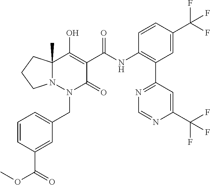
C1=CC(C(OC)=O)=CC(CN2C(=O)C(C(=O)NC3=C(C4=NC=NC(C(F)(F)F)=C4)C=C(C(F)(F)F)C=C3)=C(O)C3(C)N2CCC3)=C1
